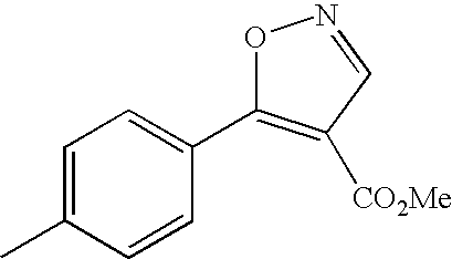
C1=C(C)C=CC(C2=C([CO2Me])C=NO2)=C1
